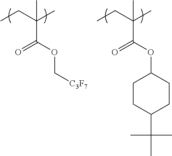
C(C(C)(C)C(OC[C3F7])=O)C.C(C(C)(C)C(OC1CCC(C(C)(C)C)CC1)=O)C
